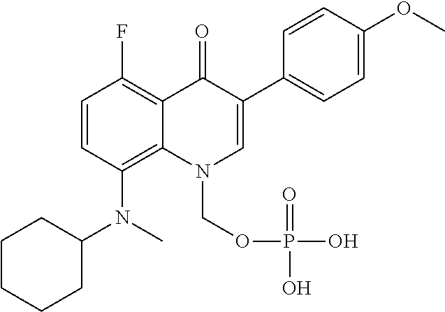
C1=CC(N(C2CCCCC2)C)=C2C(=C1F)C(=O)C(C1=CC=C(OC)C=C1)=CN2COP(O)(=O)O
